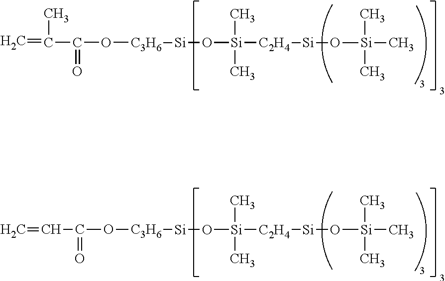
C=C(C(=O)O[C3H6][Si]O[Si]([C2H4][Si]O[Si](C)(C)C)(C)C)C.C=CC(=O)O[C3H6][Si]O[Si]([C2H4][Si]O[Si](C)(C)C)(C)C
